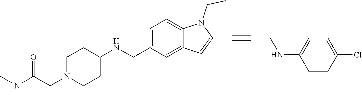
C(N1C2=CC=C(CNC3CCN(CC(N(C)C)=O)CC3)C=C2C=C1C#CCNC1=CC=C(Cl)C=C1)C
